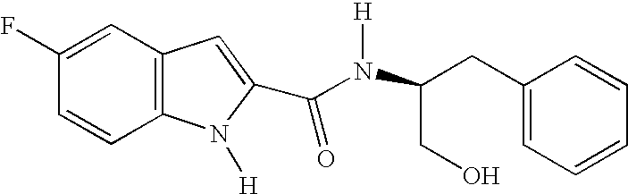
C12=C(C=CC(F)=C1)N([H])C(C(N(C(CC1=CC=CC=C1)CO)[H])=O)=C2
